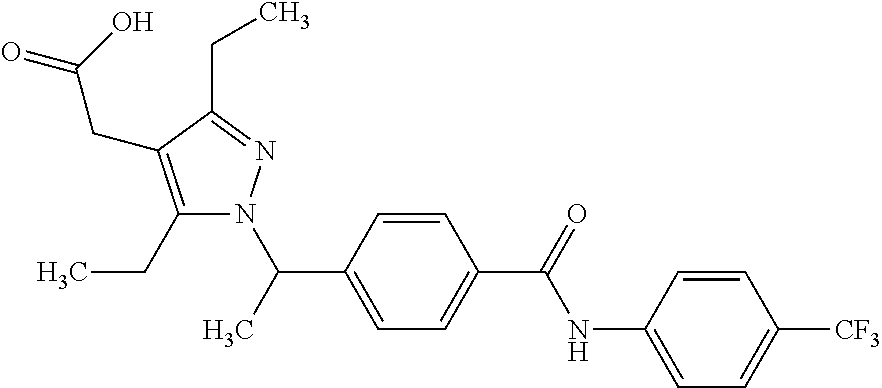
N(C(C1=CC=C(C(N2C(CC)=C(CC(=O)O)C(CC)=N2)C)C=C1)=O)C1=CC=C([CF3])C=C1
